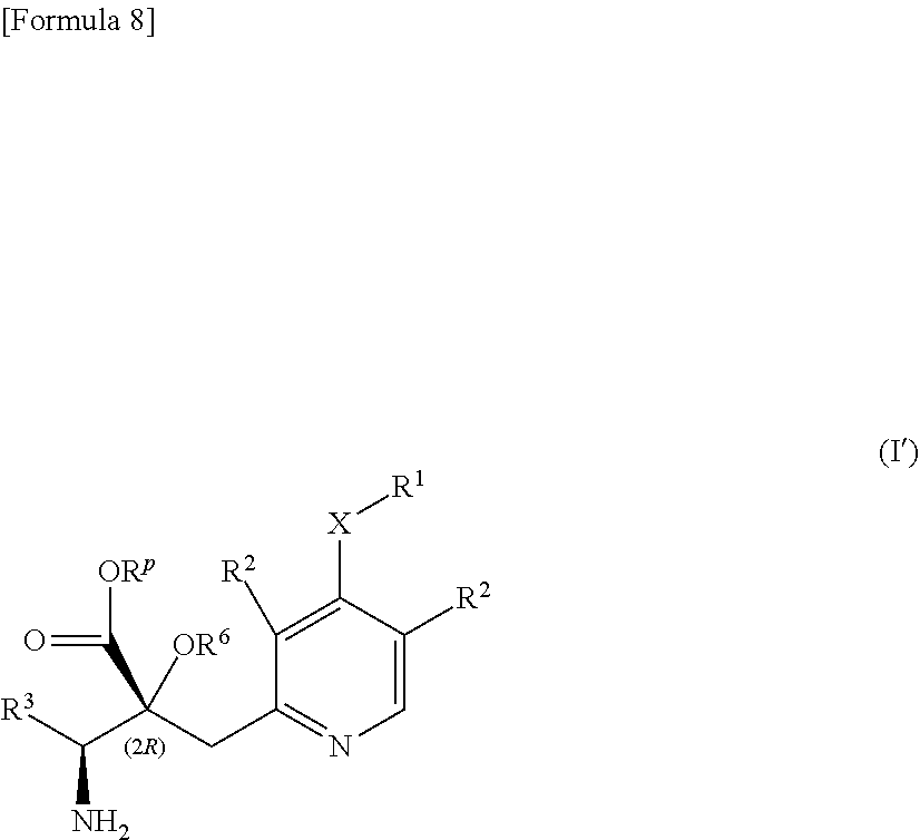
C1([R2])=C([X][R1])C([R2])=CN=C1CC(C([R3])N)(C(=O)[ORp])[OR6]
